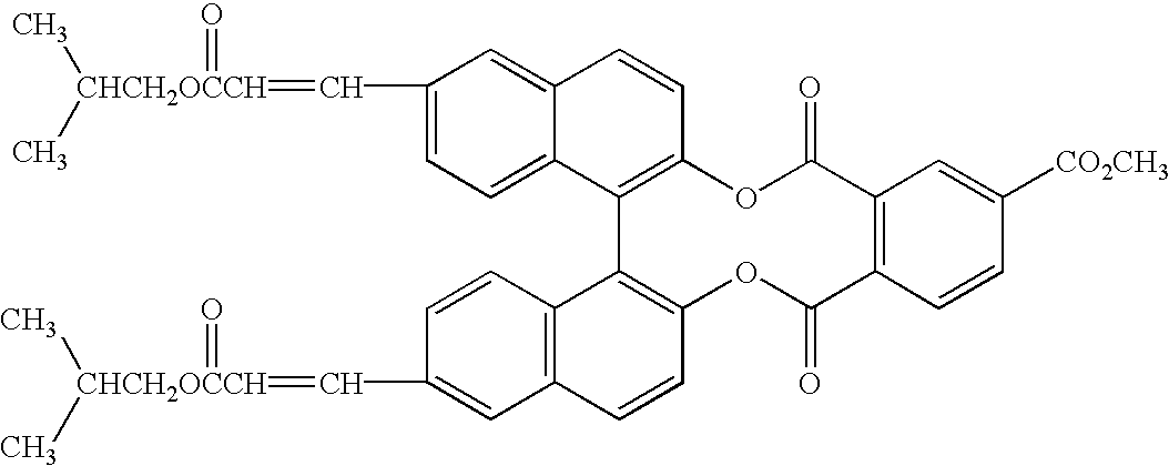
C[CHCH2OCCH](C)(=O)=CC1=CC=C2C(=C1)C=CC1=C2C2=C(OC(=O)C3=C(C(=O)O1)C=C([CO2CH3])C=C3)C=CC1=C2C=CC(C=[CHCH2OCCH](=O)(C)C)=C1
